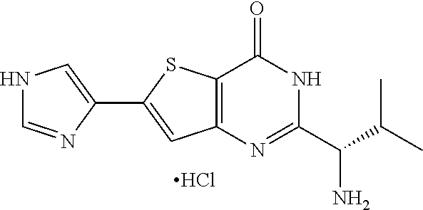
C1(C2=CC3=C(S2)C(=O)NC(C(C(C)C)N)=N3)=CNC=N1.Cl
